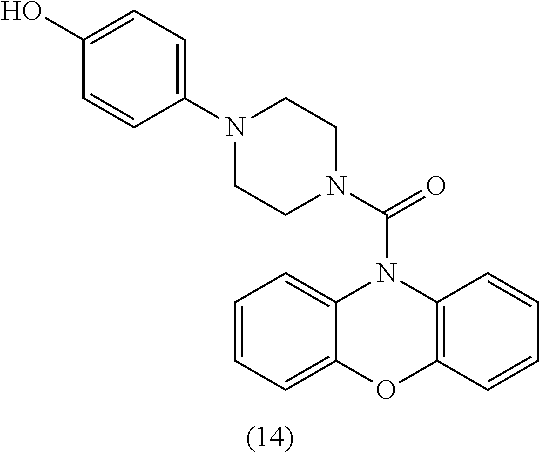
C1=CC=C2C(=C1)N(C(N1CCN(C3=CC=C(O)C=C3)CC1)=O)C1=C(O2)C=CC=C1
